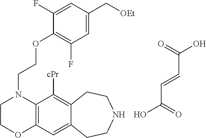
O=C(O)C=CC(=O)O.C(N1CCOC2=C1C([cPr])=C1C(=C2)CCNCC1)COC1=C(F)C=C(C[OEt])C=C1F
